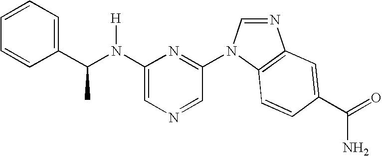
C1=CC(C(N(C2=CN=CC(N3C4=C(N=C3)C=C(C(=O)N)C=C4)=N2)[H])C)=CC=C1
